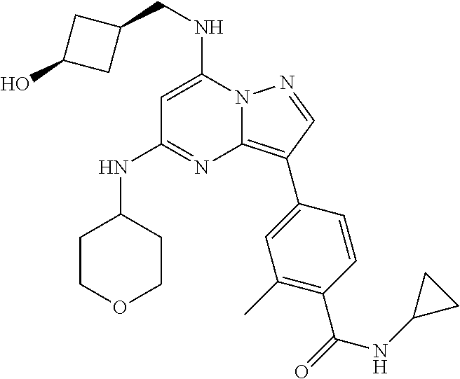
N12C(=C(C3=CC(C)=C(C(=O)NC4CC4)C=C3)C=N1)N=C(NC1CCOCC1)C=C2NCC1CC(O)C1
